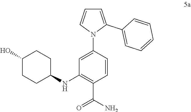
C1(NC2CCC(O)CC2)=C(C(=O)N)C=CC(N2C(C3=CC=CC=C3)=CC=C2)=C1
